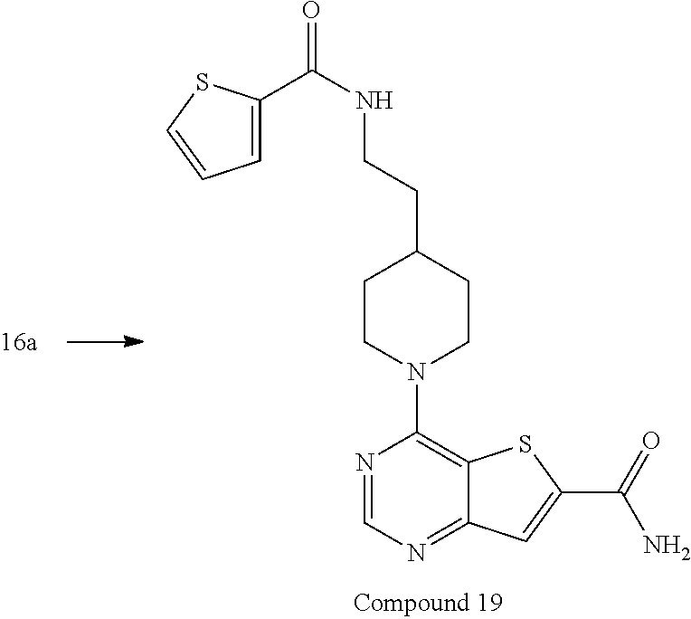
N1=CN=C2C(=C1N1CCC(CCNC(C3=CC=CS3)=O)CC1)SC(C(=O)N)=C2
